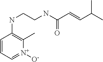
C1=CC=[N+]([O-])C(C)=C1NCCNC(C=CC(C)C)=O
